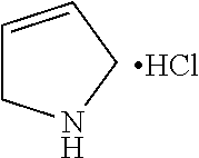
C1=CCNC1.Cl
